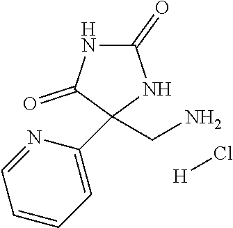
C1(=O)NC(=O)C(C2=CC=CC=N2)(CN)N1.[H]Cl
